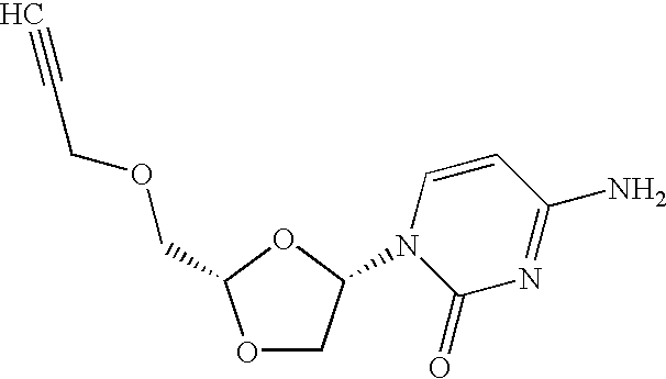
O1CC(N2C(=O)N=C(N)C=C2)OC1COCC#C
